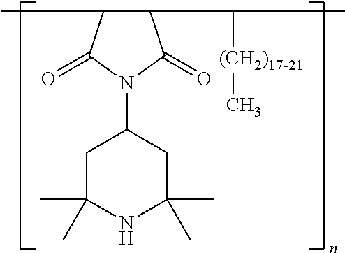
C1(C([(CH2)17-21]C)C)C(C)C(=O)N(C2CC(C)(C)NC(C)(C)C2)C1=O
